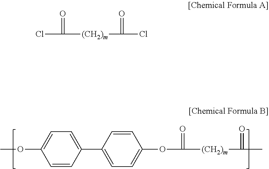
COC1=CC=C(C2=CC=C(OC(=O)[(CH2)m]C(=O)C)C=C2)C=C1.ClC(=O)[(CH2)m]C(=O)Cl
